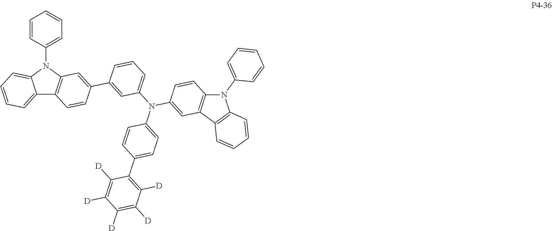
C12=CC=CC=C1N(C1=CC=CC=C1)C1=C2C=CC(C2=CC(N(C3=CC=C(C4=C([D])C([D])=C([D])C([D])=C4[D])C=C3)C3=CC4=C(C=C3)N(C3=CC=CC=C3)C3=C4C=CC=C3)=CC=C2)=C1
